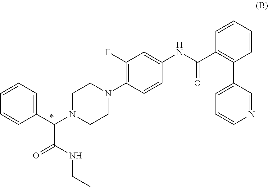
C1=CC=C(C(N2CCN(C3=C(F)C=C(NC(C4=C(C5=CC=CN=C5)C=CC=C4)=O)C=C3)CC2)C(NCC)=O)C=C1
